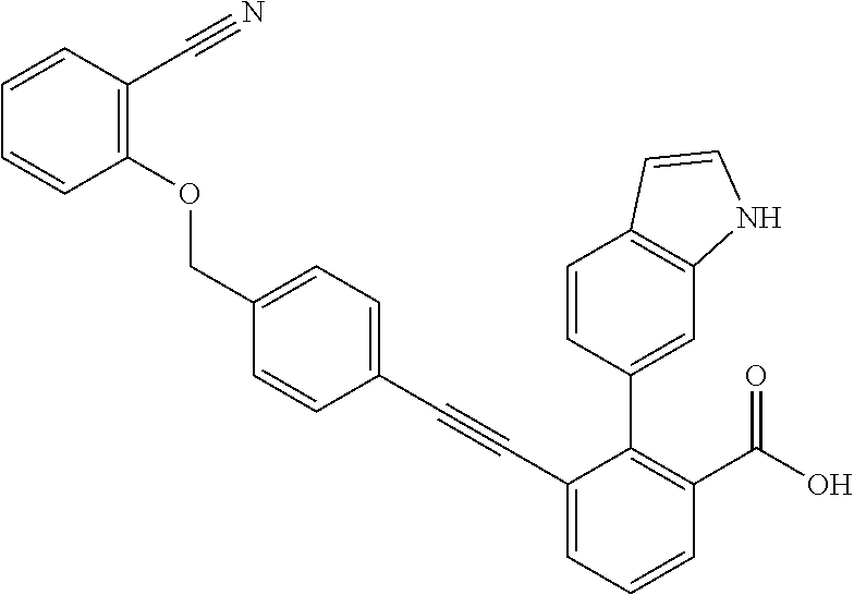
C1(C#CC2=CC=C(COC3=C(C#N)C=CC=C3)C=C2)=CC=CC(C(O)=O)=C1C1=CC2=C(C=C1)C=CN2
